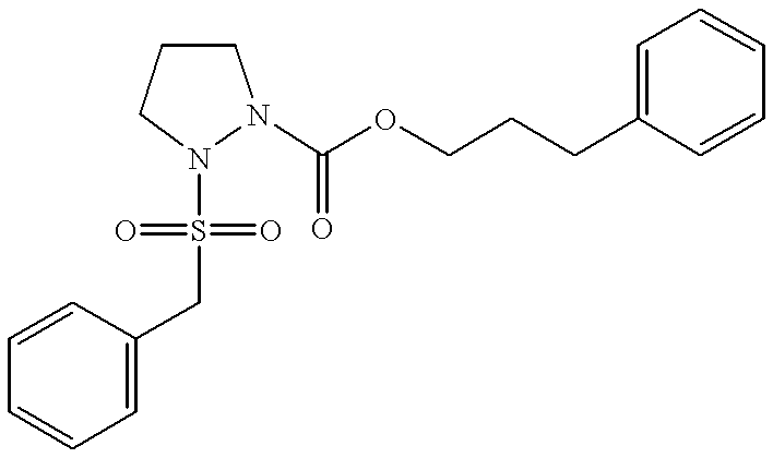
S(=O)(=O)(CC1=CC=CC=C1)N1CCCN1C(OCCCC1=CC=CC=C1)=O
